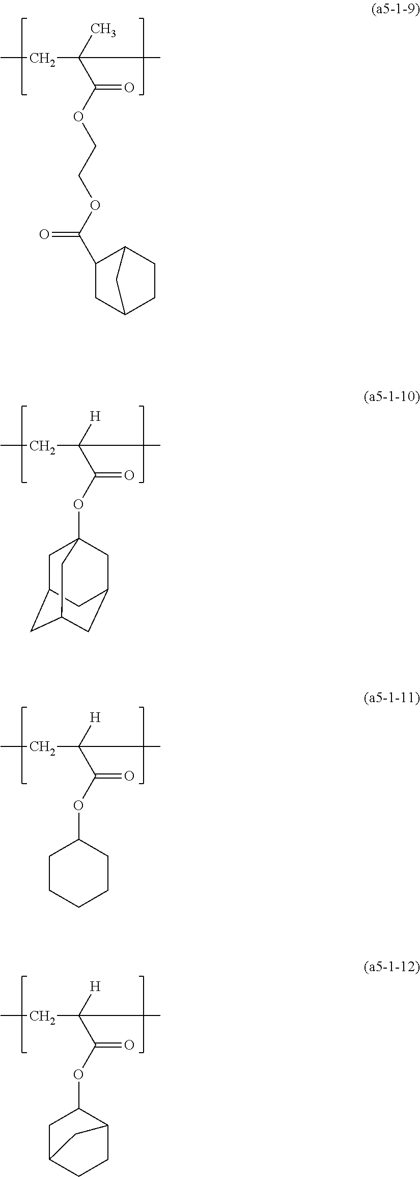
CCC(C(OCCOC(=O)C1CC2CCC1C2)=O)(C)C.CCC(C(OC12CC3CC(CC(C1)C3)C2)=O)([H])C.CCC(C(OC1CCCCC1)=O)([H])C.CCC(C(OC1CC2CCC1C2)=O)([H])C
